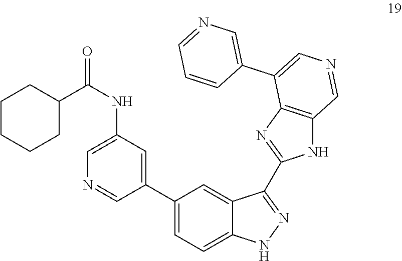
C1(C2=CC=C3C(=C2)C(C2=NC4=C(N2)C=NC=C4C2=CN=CC=C2)=NN3)=CC(NC(=O)C2CCCCC2)=CN=C1
